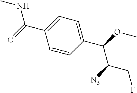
C(C1=CC=C(C(OC)C([N3])CF)C=C1)(=O)NC
